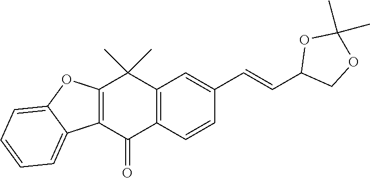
C12=C(C(=O)C3=C(C1(C)C)C=C(C=CC1COC(C)(C)O1)C=C3)C1=CC=CC=C1O2
